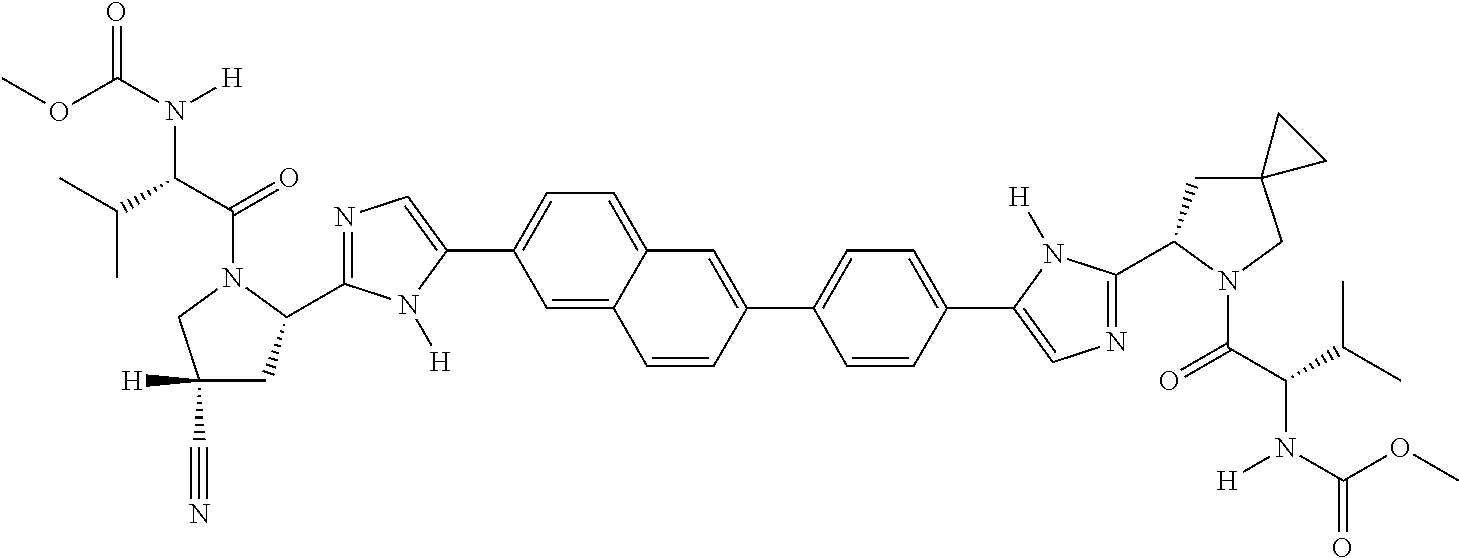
C1=C2C(=CC=C1C1=CN=C(C3CC([H])(C#N)CN3C(C(C(C)C)N(C(OC)=O)[H])=O)N1[H])C=C(C1=CC=C(C3=CN=C(C4CC5(CN4C(C(C(C)C)N(C(=O)OC)[H])=O)CC5)N3[H])C=C1)C=C2
